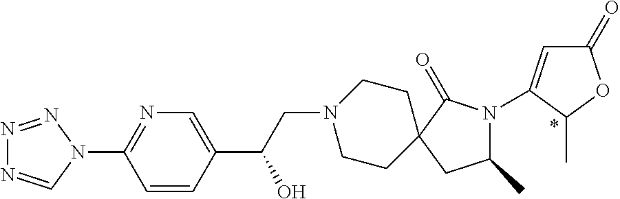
C1=CC(C(CN2CCC3(C(=O)N(C4=CC(=O)OC4C)C(C)C3)CC2)O)=CN=C1N1N=NN=C1
